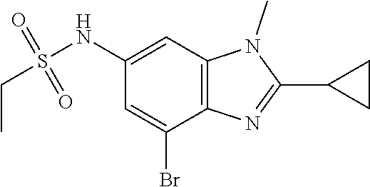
BrC1=CC(NS(CC)(=O)=O)=CC2=C1N=C(C1CC1)N2C
